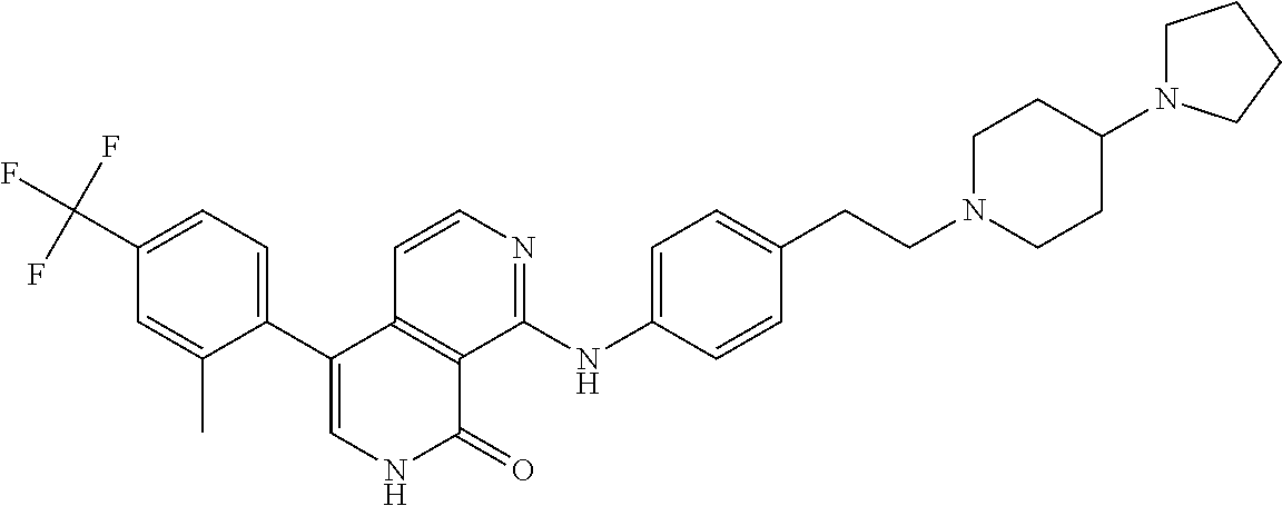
C1=CC2=C(C(NC3=CC=C(CCN4CCC(N5CCCC5)CC4)C=C3)=N1)C(=O)NC=C2C1=CC=C(C(F)(F)F)C=C1C
